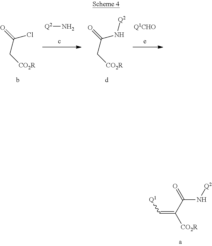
O=C(N[Q2])C[CO2R].O=C(Cl)C[CO2R].[Q2]N.[Q1CHO].C(N[Q2])(=O)C(=C[Q1])[CO2R]
